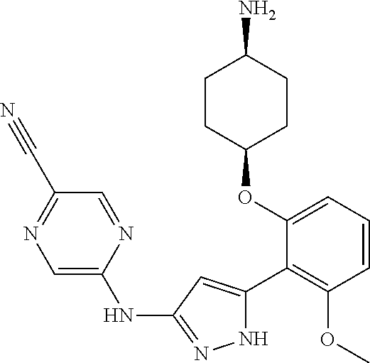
C1(OC2=CC=CC(OC)=C2C2=CC(NC3=CN=C(C#N)C=N3)=NN2)CCC(N)CC1
